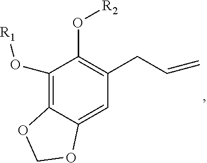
C1(O[R1])=C2C(=CC(CC=C)=C1O[R2])OCO2
